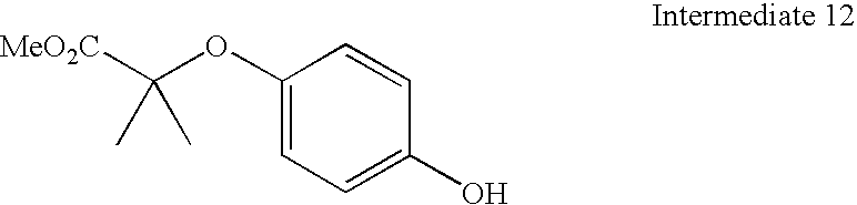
[MeO2C]C(OC1=CC=C(O)C=C1)(C)C
